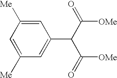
C1=C([Me])C=C(C(C([OMe])=O)C([OMe])=O)C=C1[Me]
